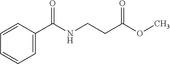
C1=CC=C(C(NCCC(OC)=O)=O)C=C1
